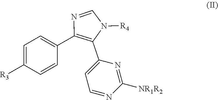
C1=C([R3])C=CC(C2=C(C3=CC=NC([NR1R2])=N3)N([R4])C=N2)=C1
